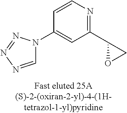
C1=NN=NN1C1=CC(C2OC2)=NC=C1
